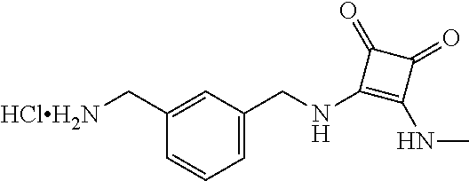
C1=C(CNC2=C(NC)C(=O)C2=O)C=C(C[HClH2N])C=C1
